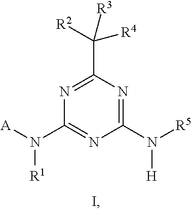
C1(N([R5])[H])=NC(C([R3])([R4])[R2])=NC(N([A])[R1])=N1
